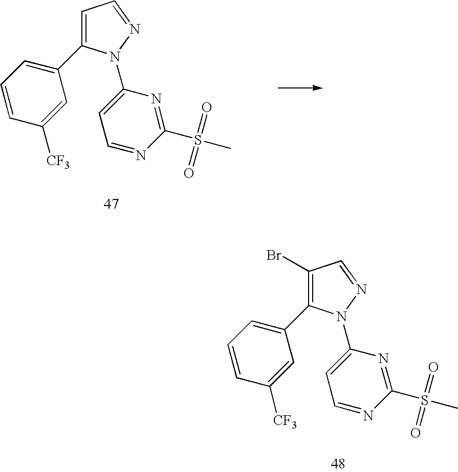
C1(Br)=C(C2=CC=CC([CF3])=C2)N(C2=CC=NC(S(C)(=O)=O)=N2)N=C1.C1=C(C2=CC=CC([CF3])=C2)N(C2=CC=NC(S(C)(=O)=O)=N2)N=C1
